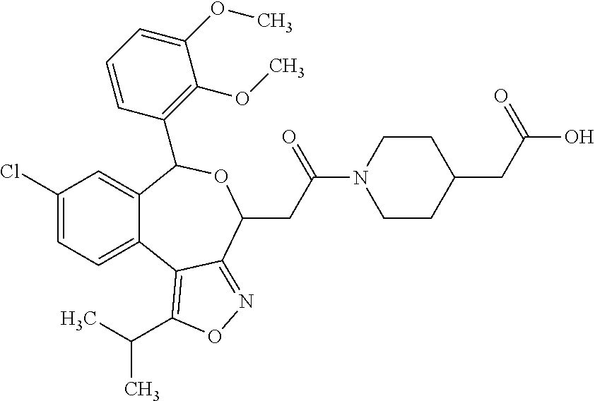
C1(Cl)=CC=C2C(=C1)C(C1=C(OC)C(OC)=CC=C1)OC(CC(N1CCC(CC(O)=O)CC1)=O)C1=NOC(C(C)C)=C21
